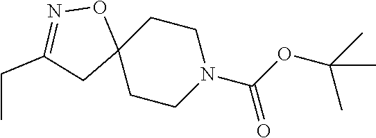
C1CN(C(OC(C)(C)C)=O)CCC12ON=C(CC)C2
